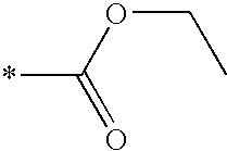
O(CC)C(=O)*
